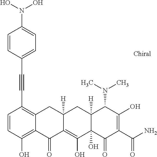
C1=CC(O)=C2C(=C1C#CC1=CC=C(N(O)O)C=C1)CC1([H])C(=C(O)C3(O)C([H])(C1)C(N(C)C)C(O)=C(C(N)=O)C3=O)C2=O
